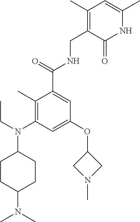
C1(C)=C(N(CC)C2CCC(N(C)C)CC2)C=C(OC2CN(C)C2)C=C1C(=O)NCC1=C(C)C=C(C)NC1=O
